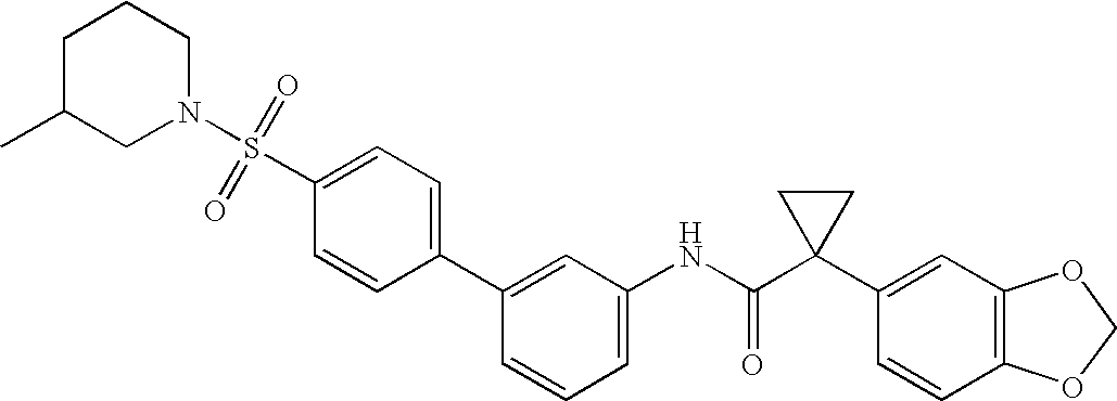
C1(C2=CC(NC(C3(C4=CC5=C(C=C4)OCO5)CC3)=O)=CC=C2)=CC=C(S(=O)(=O)N2CC(C)CCC2)C=C1
